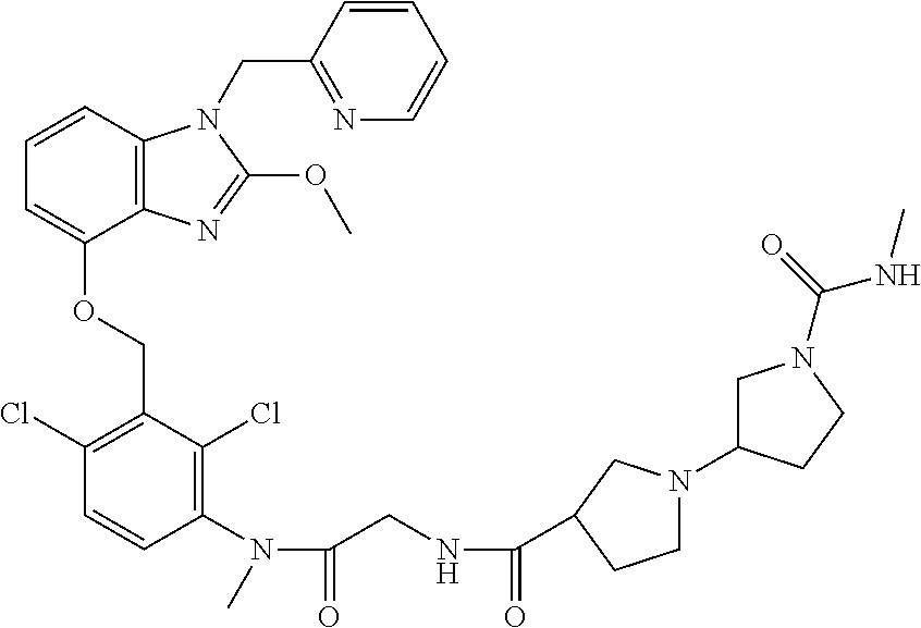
C1(Cl)=C(COC2=CC=CC3=C2N=C(OC)N3CC2=NC=CC=C2)C(Cl)=C(N(C(CNC(=O)C2CN(C3CN(C(=O)NC)CC3)CC2)=O)C)C=C1
